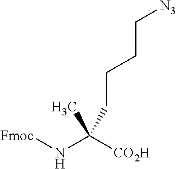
CC(N[Fmoc])([CO2H])CCCC[N3]
